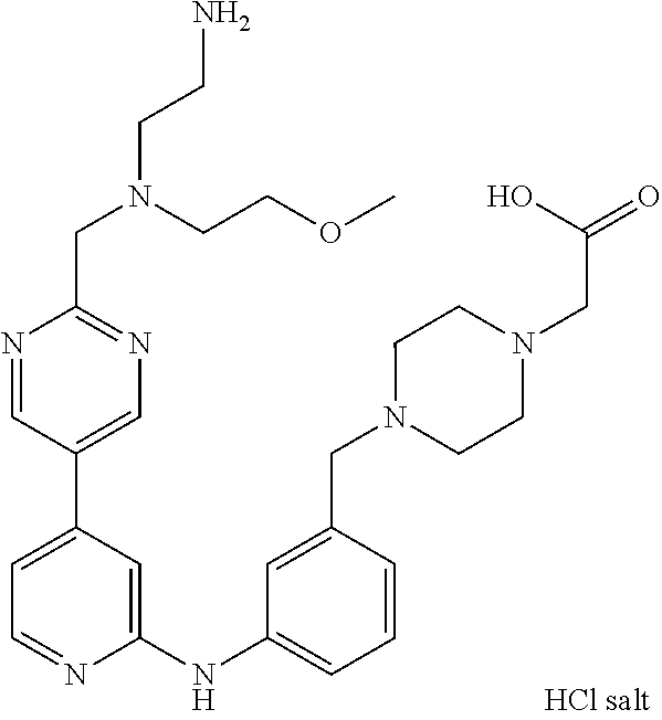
N1=CC(C2=CC=NC(NC3=CC=CC(CN4CCN(CC(=O)O)CC4)=C3)=C2)=CN=C1CN(CCN)CCOC
